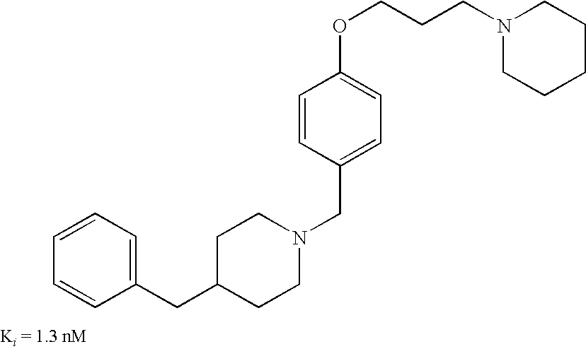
N1(CCCOC2=CC=C(CN3CCC(CC4=CC=CC=C4)CC3)C=C2)CCCCC1
